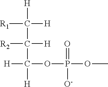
[R1]C([H])([H])C([H])([R2])C([H])([H])OP(=O)([O-])OC
